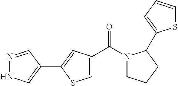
N1=CC(C2=CC(C(N3CCCC3C3=CC=CS3)=O)=CS2)=CN1
